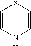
C1=CNC=CS1
